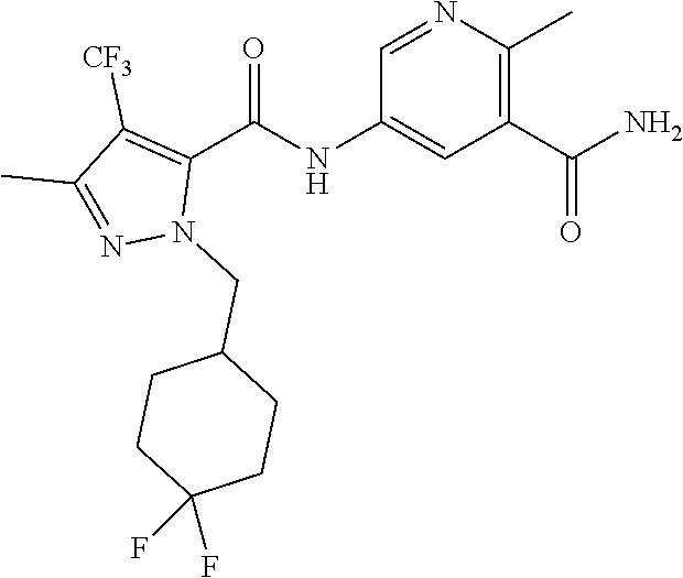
C1=NC(C)=C(C(N)=O)C=C1NC(C1=C([CF3])C(C)=NN1CC1CCC(F)(F)CC1)=O
